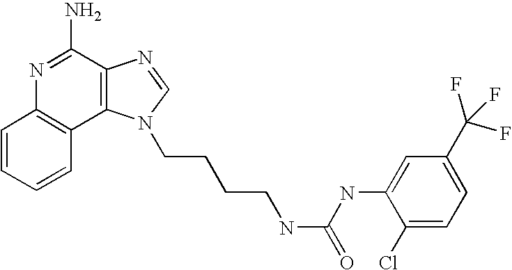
C1=CC=CC2=C1N=C(N)C1=C2N(CCCCNC(=O)NC2=CC(C(F)(F)F)=CC=C2Cl)C=N1
